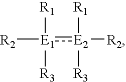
[E1](:[E2]([R2])([R1])[R3])([R2])([R1])[R3]
